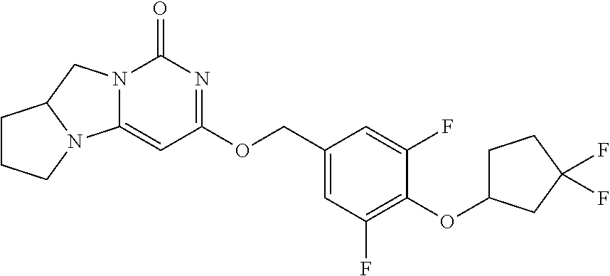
C1(COC2=NC(=O)N3C(=C2)N2C(C3)CCC2)=CC(F)=C(OC2CCC(F)(F)C2)C(F)=C1
